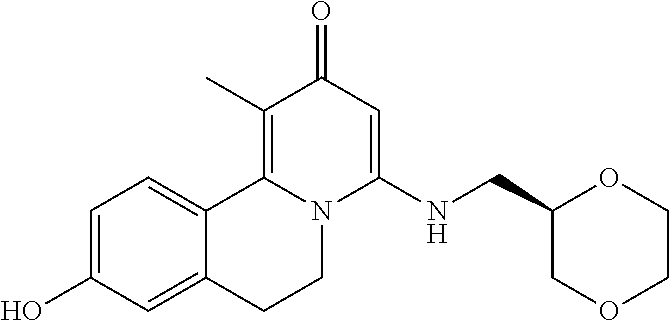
OC1=CC=C2C(=C1)CCN1C2=C(C)C(=O)C=C1NCC1COCCO1
